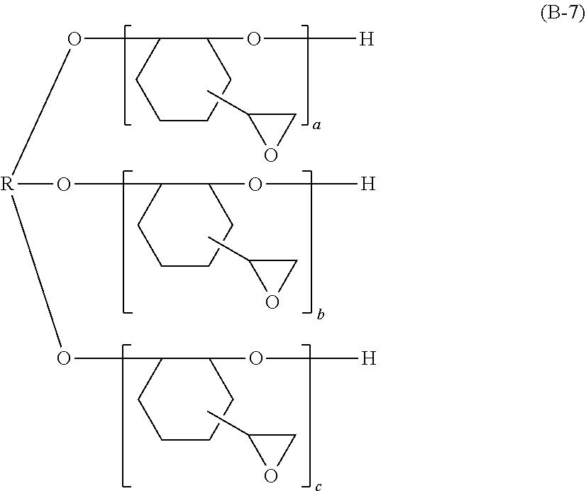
CC1OC1.CC1OC1.C1(O[H])C(O[R](OC2C(O[H])CCCC2)OC2C(O[H])CCCC2)CCCC1.CC1OC1
